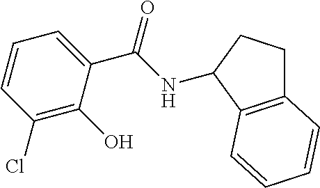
C1=CC(Cl)=C(O)C(C(=O)NC2CCC3=C2C=CC=C3)=C1
